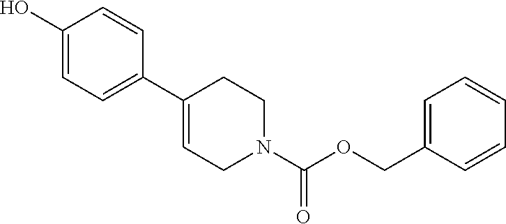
C1=C(COC(N2CCC(C3=CC=C(O)C=C3)=CC2)=O)C=CC=C1
